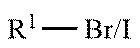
[R1][Br/I]
